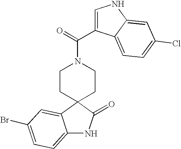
C1=C(C(=O)N2CCC3(CC2)C2=CC(Br)=CC=C2NC3=O)C2=CC=C(Cl)C=C2N1
